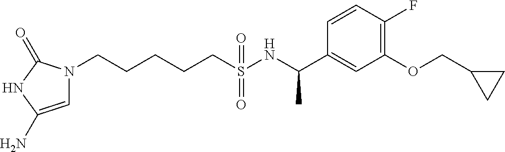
N1(CCCCCS(NC(C2=CC(OCC3CC3)=C(F)C=C2)C)(=O)=O)C=C(N)NC1=O
